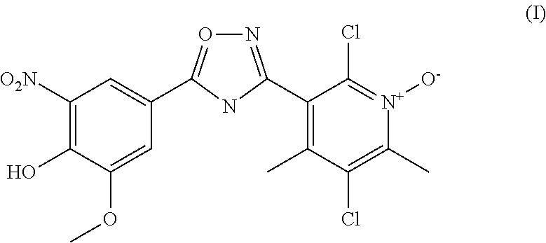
C1([O2N])=C(O)C(OC)=CC(C2=ON=C(C3=C(C)C(Cl)=C(C)[N+]([O-])=C3Cl)N2)=C1
